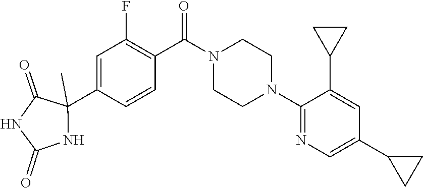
C1(N2CCN(C(C3=C(F)C=C(C4(C)C(=O)NC(=O)N4)C=C3)=O)CC2)=NC=C(C2CC2)C=C1C1CC1
